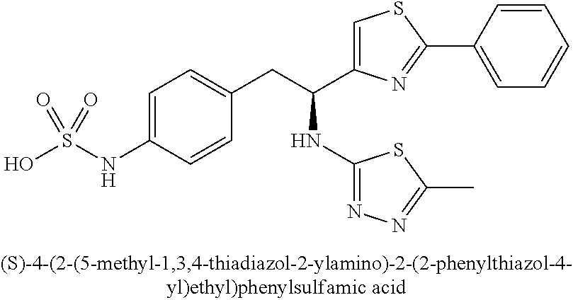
OS(NC1=CC=C(CC(C2=CSC(C3=CC=CC=C3)=N2)NC2=NN=C(C)S2)C=C1)(=O)=O
